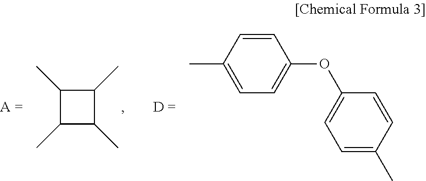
C1(C)C(C)C(C)C1C.C1=CC(C)=CC=C1OC1=CC=C(C)C=C1
